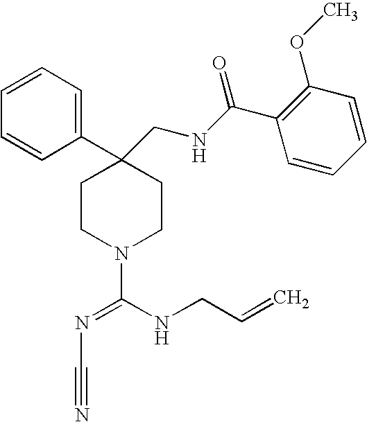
C1=CC=CC(C2(CNC(C3=C(OC)C=CC=C3)=O)CCN(C(NCC=C)=NC#N)CC2)=C1
